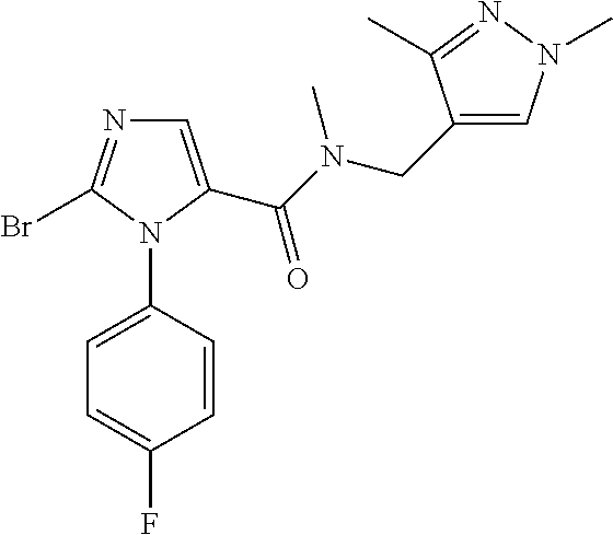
C1=C(C(N(CC2=CN(C)N=C2C)C)=O)N(C2=CC=C(F)C=C2)C(Br)=N1
